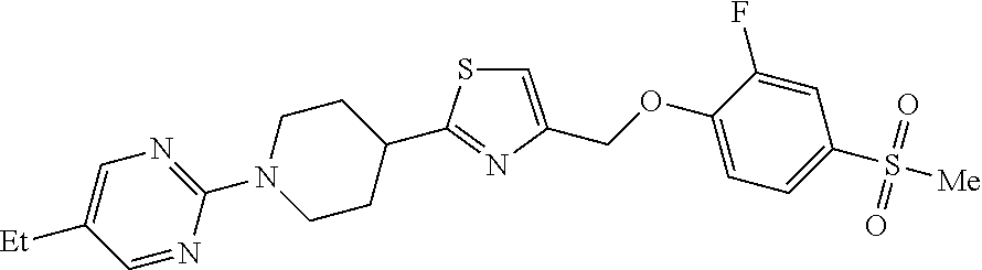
C1=C(COC2=CC=C(S([Me])(=O)=O)C=C2F)N=C(C2CCN(C3=NC=C([Et])C=N3)CC2)S1
